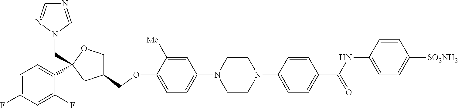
C1=C([Me])C(OCC2COC(CN3C=NC=N3)(C3=CC=C(F)C=C3F)C2)=CC=C1N1CCN(C2=CC=C(C(NC3=CC=C([SO2NH2])C=C3)=O)C=C2)CC1
